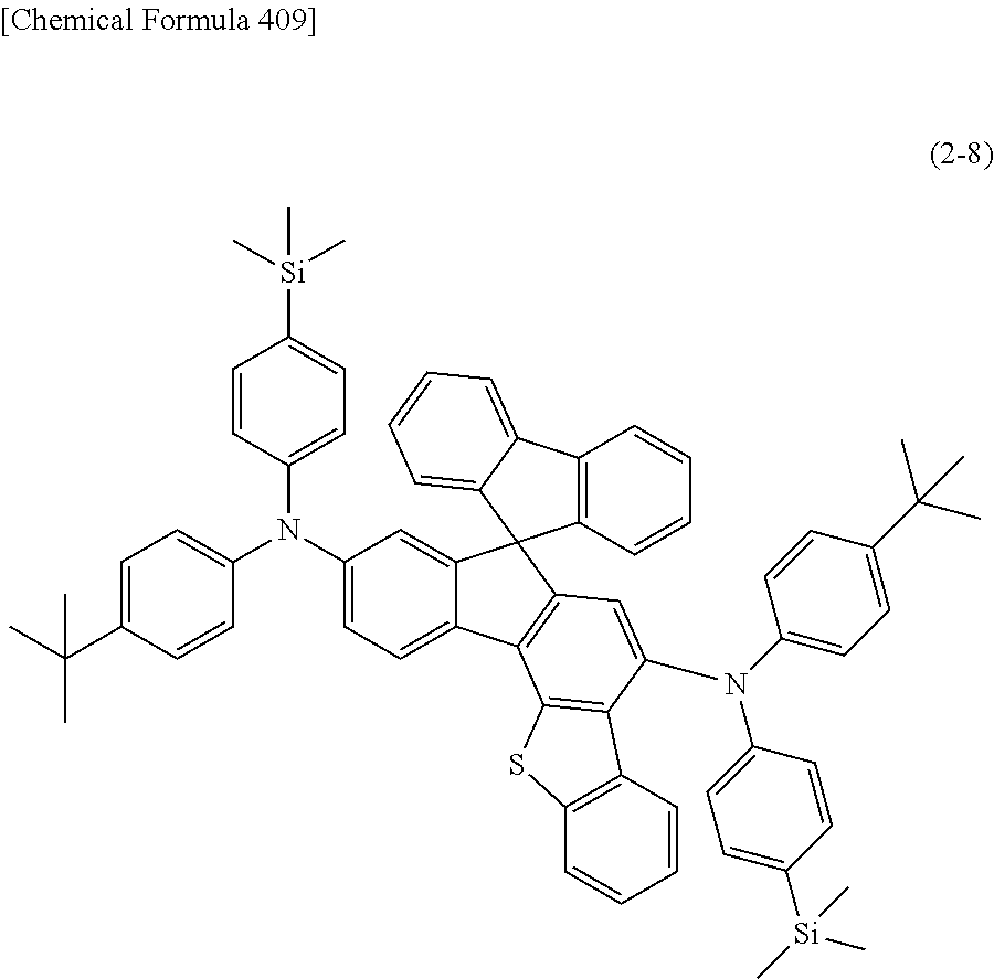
C12=C(C=CC=C1)C1=CC=CC=C1C21C2=CC(N(C3=CC=C(C(C)(C)C)C=C3)C3=CC=C([Si](C)(C)C)C=C3)=CC=C2C2=C1C=C(N(C1=CC=C(C(C)(C)C)C=C1)C1=CC=C([Si](C)(C)C)C=C1)C1=C2SC2=C1C=CC=C2
